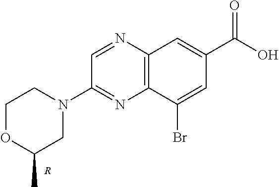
C12=C(N=CC(N3CCOC(C)C3)=N1)C=C(C(O)=O)C=C2Br.[R]
